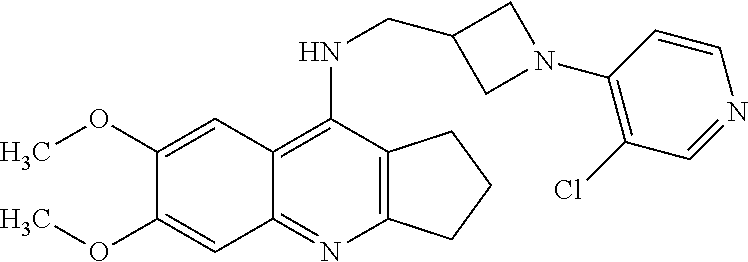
C12=C(C(NCC3CN(C4=C(Cl)C=NC=C4)C3)=C3C(=N1)C=C(OC)C(OC)=C3)CCC2
